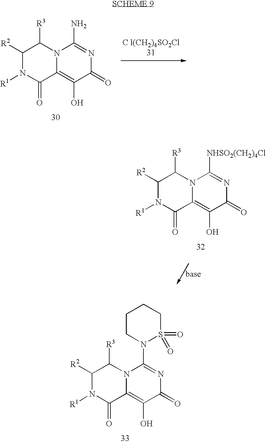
C1([R2])N([R1])C(=O)C2=C(O)C(=O)N=C(N)N2C1[R3].C1([R2])N([R1])C(=O)C2=C(O)C(=O)N=C([NHSO2(CH2)4Cl])N2C1[R3].C1([R2])N([R1])C(=O)C2=C(O)C(=O)N=C(N3S(=O)(=O)CCCC3)N2C1[R3]
